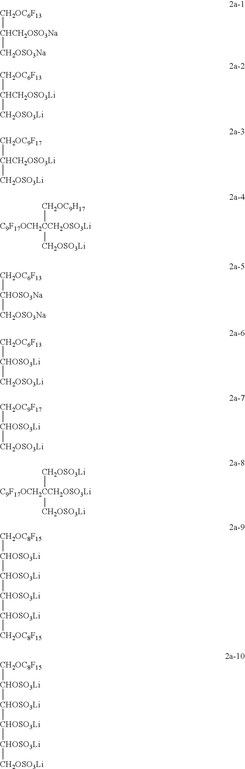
[CH2OC6F13][CHCH2OSO3Na][CH2OSO3Na].[CH2OC6F13][CHCH2OSO3Li][CH2OSO3Li].[CH2OC9F17][CHCH2OSO3Li][CH2OSO3Li].[C9F17OCH2CCH2OSO3Li]([CH2OC9H17])[CH2OSO3Li].[CH2OC6F13][CHOSO3Na][CH2OSO3Na].[CH2OC6F13][CHOSO3Li][CH2OSO3Li].[CH2OC9F17][CHOSO3Li][CH2OSO3Li].[C9F17OCH2CCH2OSO3Li]([CH2OSO3Li])[CH2OSO3Li].[CH2OC8F15][CHOSO3Li][CHOSO3Li][CHOSO3Li][CHOSO3Li][CH2OC8F15].[CH2OC8F15][CHOSO3Li][CHOSO3Li][CHOSO3Li][CHOSO3Li][CH2OSO3Li]
